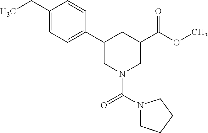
CCC1=CC=C(C2CN(C(=O)N3CCCC3)CC(C(OC)=O)C2)C=C1
